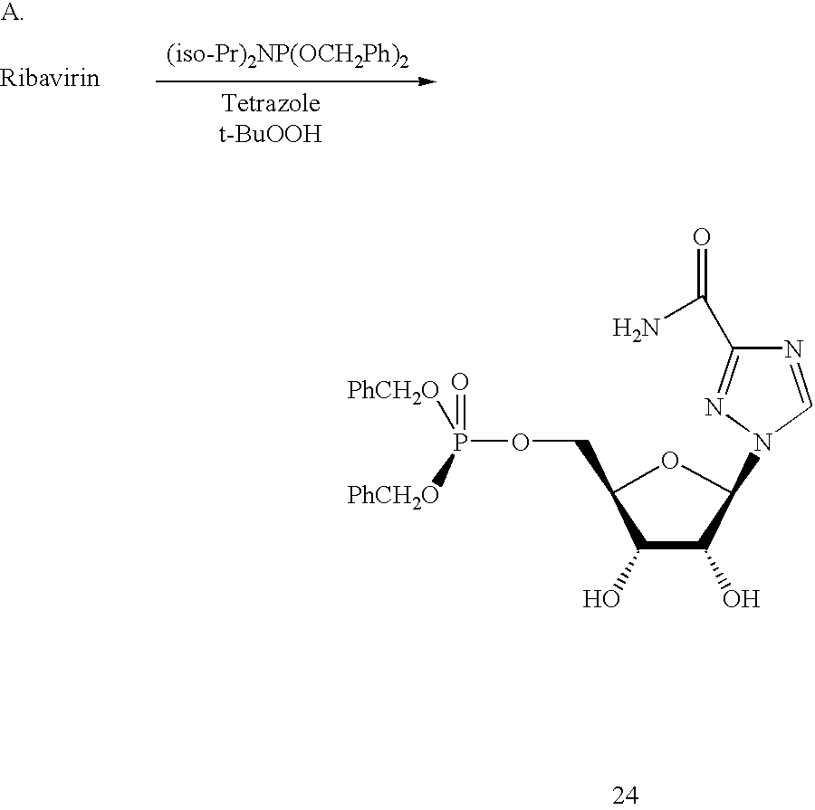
C1(COP(=O)([PhCH2O])[PhCH2O])C(O)C(O)C(N2C=NC(C(N)=O)=N2)O1.[t-BuOOH]
